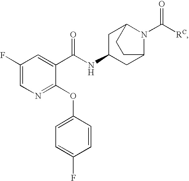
N1=C(OC2=CC=C(F)C=C2)C(C(NC2CC3N(C([RC])=O)C(C2)CC3)=O)=CC(F)=C1
